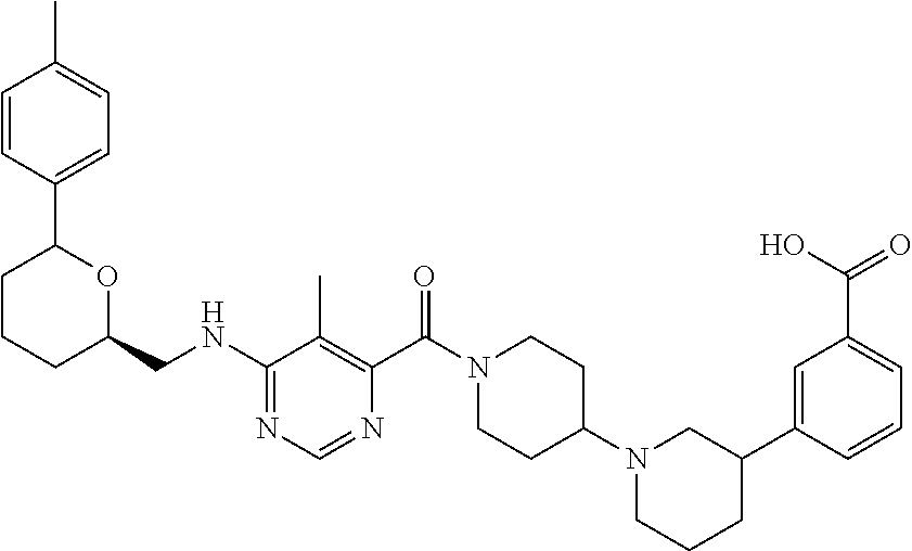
C1=CC(C2CCCC(CNC3=NC=NC(C(N4CCC(N5CCCC(C6=CC(C(O)=O)=CC=C6)C5)CC4)=O)=C3C)O2)=CC=C1C
